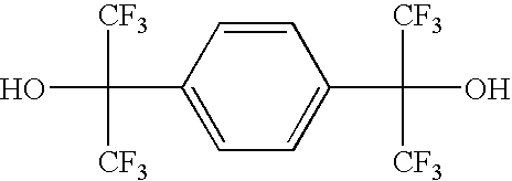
C1=CC(C([CF3])(O)[CF3])=CC=C1C([CF3])(O)[CF3]
